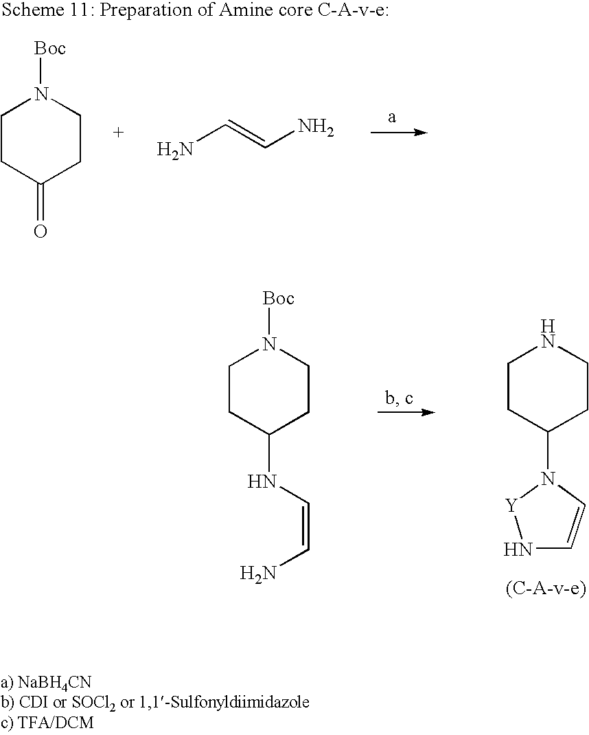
C1CC(=O)CCN1[Boc].NC=CN.C1CC(N2[Y]NC=C2)CCN1.C1CC(NC=CN)CCN1[Boc]
